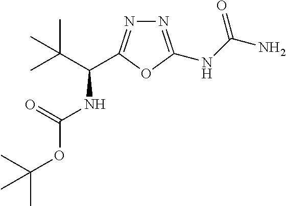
N(C(C(C)(C)C)C1=NN=C(NC(N)=O)O1)C(=O)OC(C)(C)C
